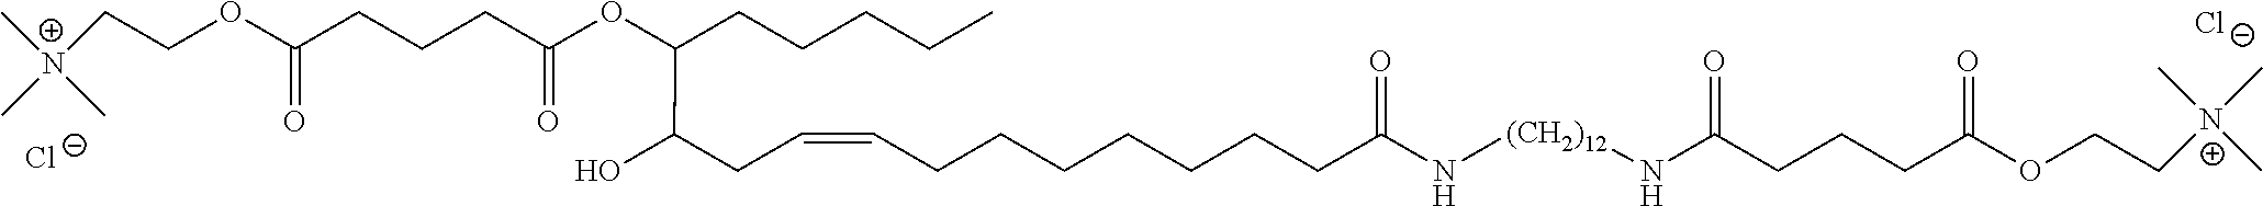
C(OC(CCCC(OC(C(O)CC=CCCCCCCCC(N[(CH2)12]NC(=O)CCCC(OCC[N+](C)(C)C)=O)=O)CCCCC)=O)=O)C[N+](C)(C)C.[Cl-].[Cl-]
